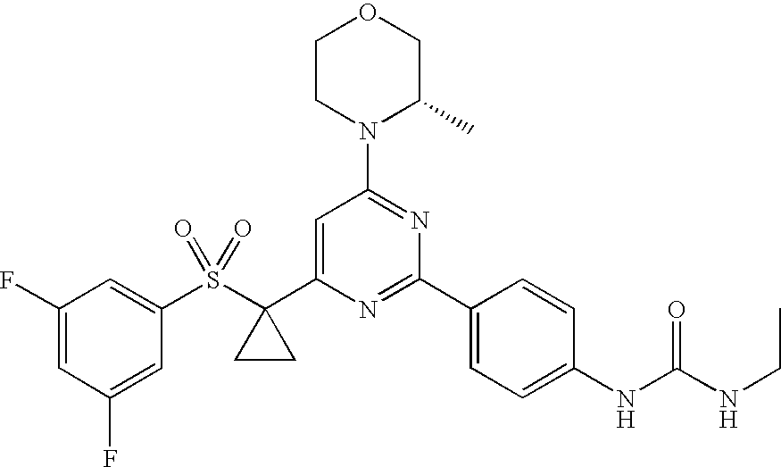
C1(S(C2(C3=CC(N4C(C)COCC4)=NC(C4=CC=C(NC(=O)NCC)C=C4)=N3)CC2)(=O)=O)=CC(F)=CC(F)=C1
